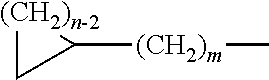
C1([(CH2)m]C)[(CH2)n-2]C1
